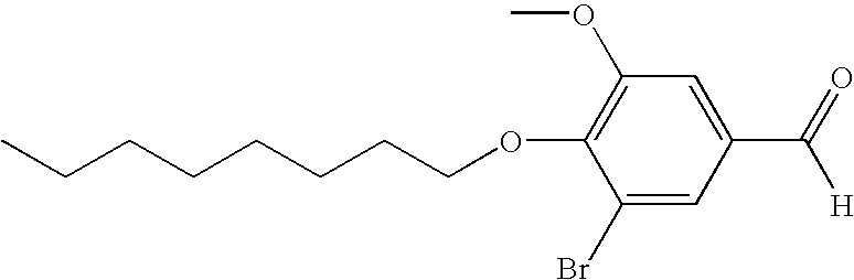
CCCCCCCCOC1=C(OC)C=C(C(=O)[H])C=C1Br
